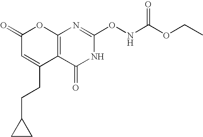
C12=C(C(=O)NC(ONC(OCC)=O)=N1)C(CCC1CC1)=CC(=O)O2
